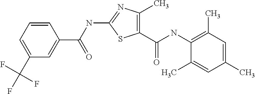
C1=CC=C(C(F)(F)F)C=C1C(NC1=NC(C)=C(C(NC2=C(C)C=C(C)C=C2C)=O)S1)=O
